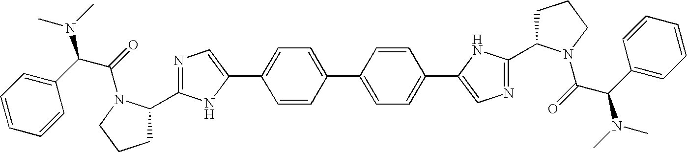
C1=CC=CC(C(N(C)C)C(=O)N2C(C3=NC=C(C4=CC=C(C5=CC=C(C6=CN=C(C7CCCN7C(=O)C(C7=CC=CC=C7)N(C)C)N6)C=C5)C=C4)N3)CCC2)=C1
